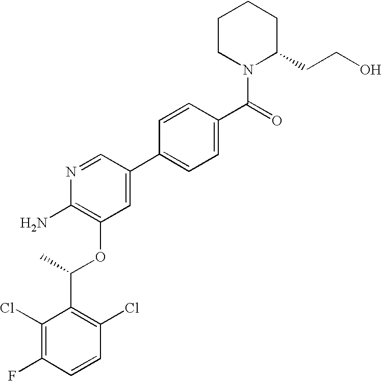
C1(Cl)=C(F)C=CC(Cl)=C1C(C)OC1=C(N)N=CC(C2=CC=C(C(=O)N3C(CCO)CCCC3)C=C2)=C1
